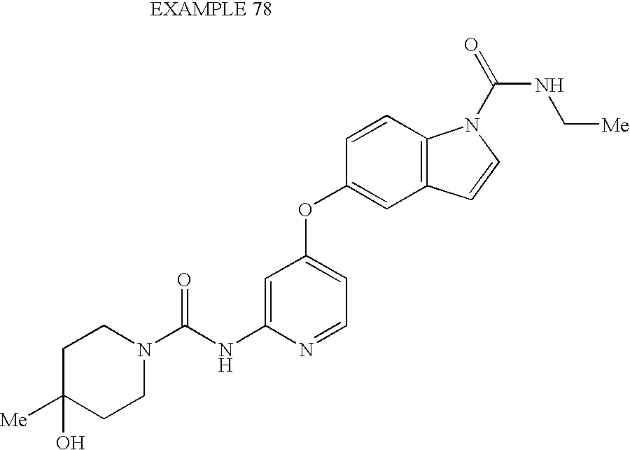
C1=C(NC(N2CCC([Me])(O)CC2)=O)N=CC=C1OC1=CC2=C(C=C1)N(C(=O)NC[Me])C=C2
